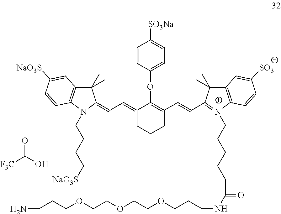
C1=CC(OC2=C(C=CC3=[N+](CCCCCC(=O)NCCCOCCOCCOCCCN)C4=C(C3(C)C)C=C([SO3])C=C4)CCCC2=CC=C2N(CCCC[NaO3S])C3=C(C2(C)C)C=C([NaO3S])C=C3)=CC=C1[SO3Na].OC([F3C])=O
